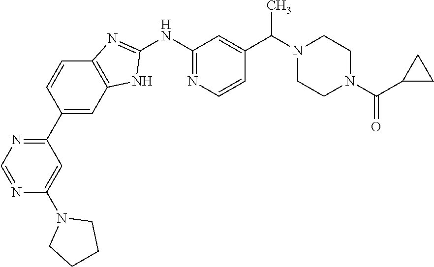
C12=C(C=C(C3=NC=NC(N4CCCC4)=C3)C=C1)NC(NC1=NC=CC(C(N3CCN(C(=O)C4CC4)CC3)C)=C1)=N2
